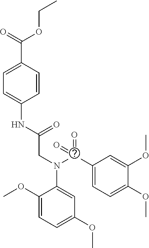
C1=CC(NC(=O)CN(C(C2=CC=C(OC)C(OC)=C2)(=O)=O)C2=CC(OC)=CC=C2OC)=CC=C1C(=O)OCC
